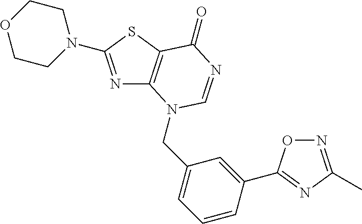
N1=C(N2CCOCC2)SC2=C1N(CC1=CC=CC(C3=NC(C)=NO3)=C1)C=NC2=O
